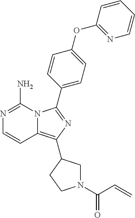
N1=C(N)N2C(=C(C3CN(C(C=C)=O)CC3)N=C2C2=CC=C(OC3=NC=CC=C3)C=C2)C=C1
